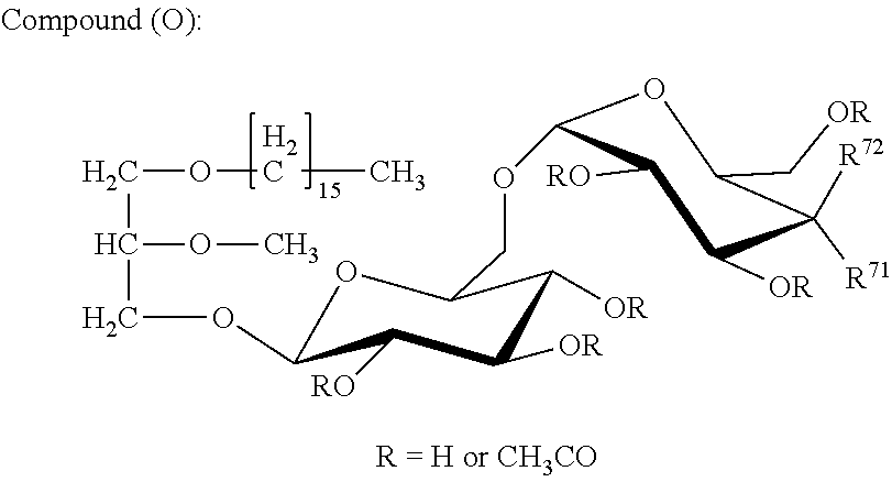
C1([OR])C([OR])C(COC2C([RO])C([OR])C([R71])([R72])C(C[OR])O2)OC(OCC(COCC)OC)C1[RO]
